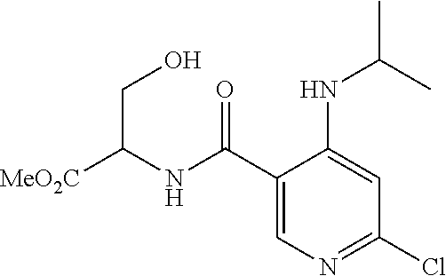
[MeO2C]C(NC(C1=CN=C(Cl)C=C1NC(C)C)=O)CO
